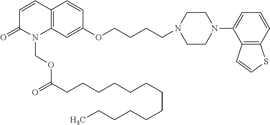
C12=C(C=C(OCCCCN3CCN(C4=CC=CC5=C4C=CS5)CC3)C=C1)N(COC(=O)CCCCCCCCCCCCC)C(=O)C=C2
